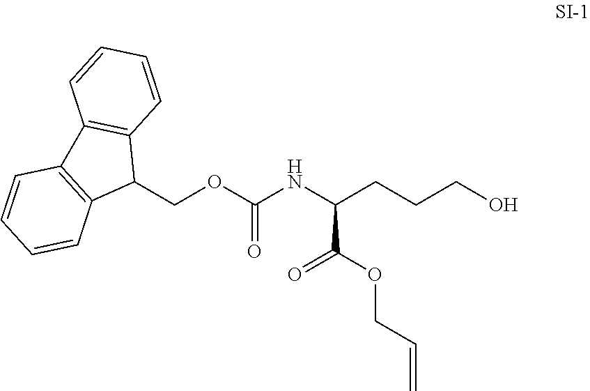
C1(COC(NC(CCCO)C(OCC=C)=O)=O)C2=C(C3=C1C=CC=C3)C=CC=C2
